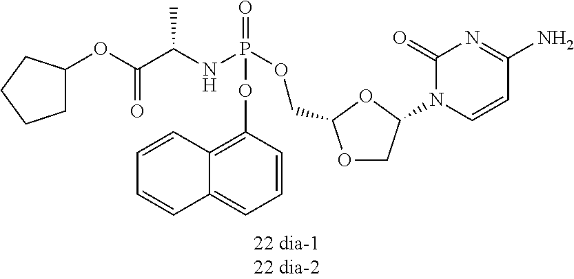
O1CC(N2C=CC(N)=NC2=O)OC1COP(NC(C(OC1CCCC1)=O)C)(=O)OC1=C2C(=CC=C1)C=CC=C2
